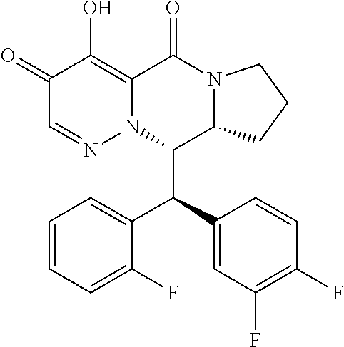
C1(=O)C=NN2C(=C1O)C(=O)N1C(C2C(C2=CC(F)=C(F)C=C2)C2=CC=CC=C2F)CCC1
